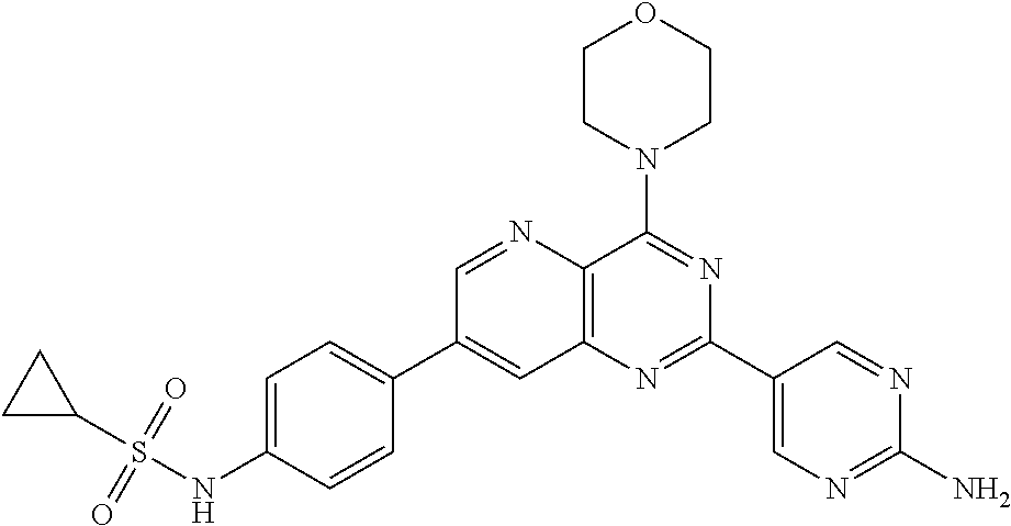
C1=C(NS(C2CC2)(=O)=O)C=CC(C2=CC3=C(N=C2)C(N2CCOCC2)=NC(C2=CN=C(N)N=C2)=N3)=C1
